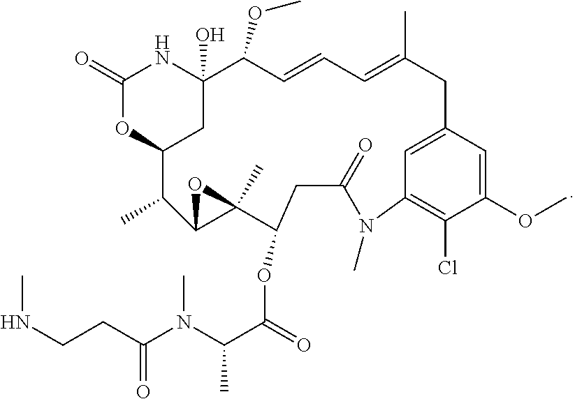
C(C(=O)OC1C2(C)OC2C(C)C2OC(=O)NC(O)(C2)C(OC)C=CC=C(C)CC2=CC(=C(Cl)C(OC)=C2)N(C)C(=O)C1)(N(C(CCNC)=O)C)C
